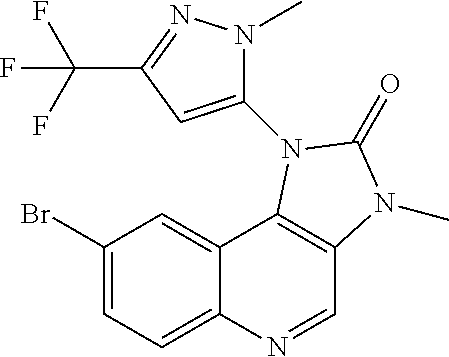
C1(Br)=CC=C2C(=C1)C1=C(C=N2)N(C)C(=O)N1C1=CC(C(F)(F)F)=NN1C
